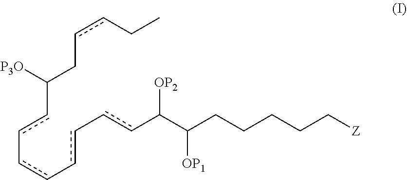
CCccCC(cc-cc-cc-ccC(C(CCCCC[Z])[OP1])[OP2])[P3O]
